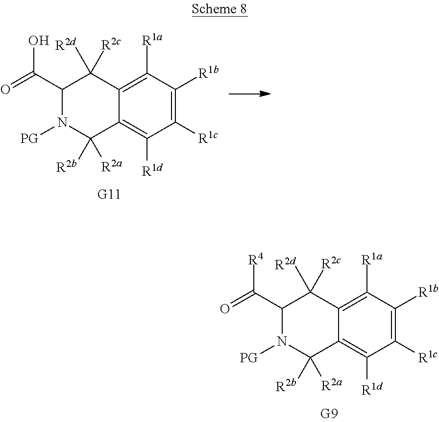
C1(C(=O)O)N([PG])C([R2a])([R2b])C2=C([R1d])C([R1c])=C([R1b])C([R1a])=C2C1([R2d])[R2c].C1(C(=O)[R4])N([PG])C([R2a])([R2b])C2=C([R1d])C([R1c])=C([R1b])C([R1a])=C2C1([R2d])[R2c]
